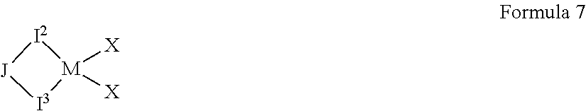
[M]1([X])([X])[I3][J][I2]1
